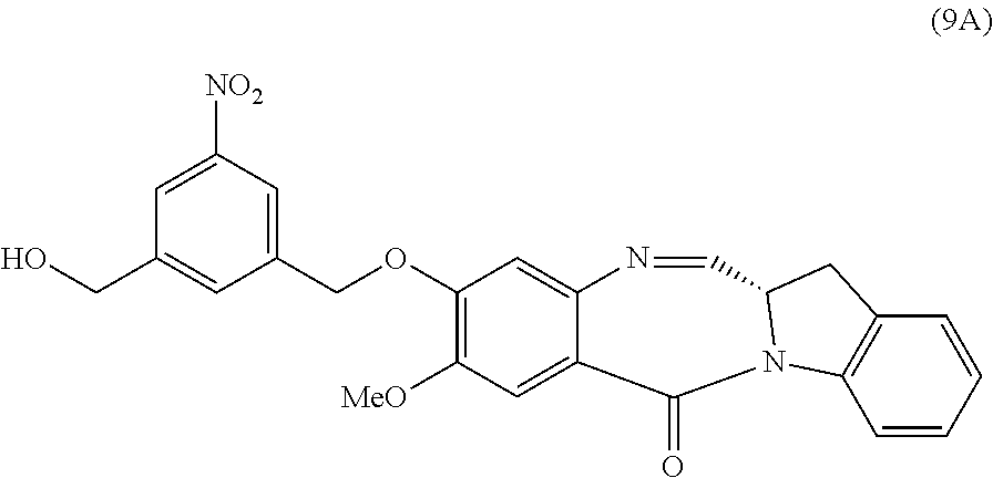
C(C1=CC([NO2])=CC(CO)=C1)OC1=C([MeO])C=C2C(=C1)N=CC1N(C2=O)C2=C(C=CC=C2)C1
